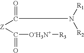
[Z](C(N([R1])[R2])=O)C(=O)[O-H3N+][R3]
